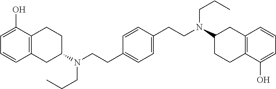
C12=C(CC(N(CCC3=CC=C(CCN(C4CCC5=C(C4)C=CC=C5O)CCC)C=C3)CCC)CC1)C=CC=C2O
